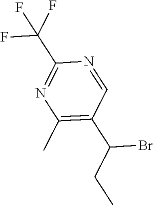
N1=CC(C(CC)Br)=C(C)N=C1C(F)(F)F
